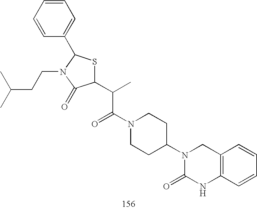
C1(C(C(N2CCC(N3C(=O)NC4=C(C3)C=CC=C4)CC2)=O)C)SC(C2=CC=CC=C2)N(CCC(C)C)C1=O
